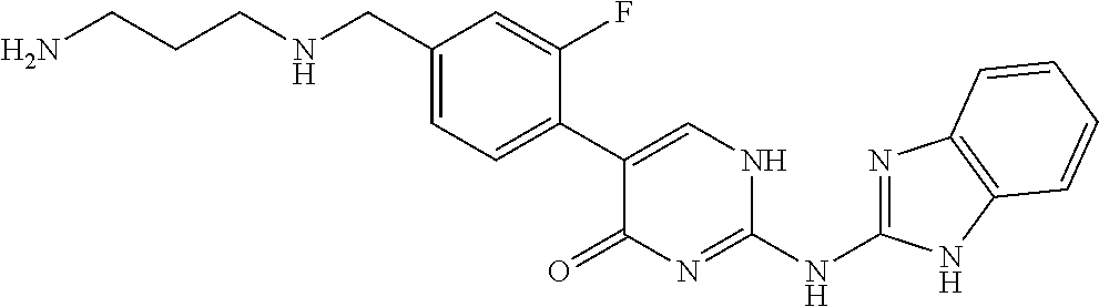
NCCCNCC1=CC=C(C2=CNC(NC3=NC4=C(N3)C=CC=C4)=NC2=O)C(F)=C1
